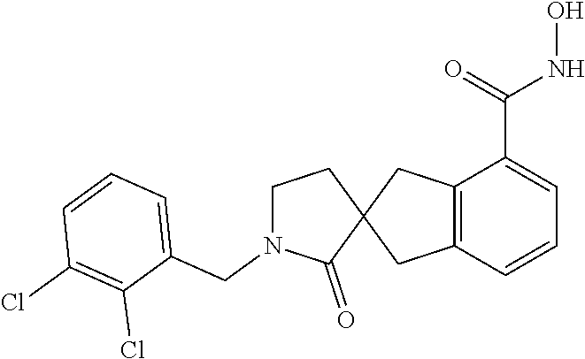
C12=C(C=CC=C1C(=O)NO)CC1(C2)CCN(CC2=CC=CC(Cl)=C2Cl)C1=O
